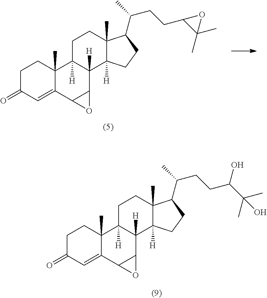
C1C(=O)C=C2C(C)(C1)C1([H])C([H])(C3C2O3)C2([H])C(C)(CC1)C(C(CCC1C(C)(C)O1)C)CC2.C1C(=O)C=C2C(C)(C1)C1([H])C([H])(C3C2O3)C2([H])C(C)(CC1)C(C(CCC(C(C)(C)O)O)C)CC2
